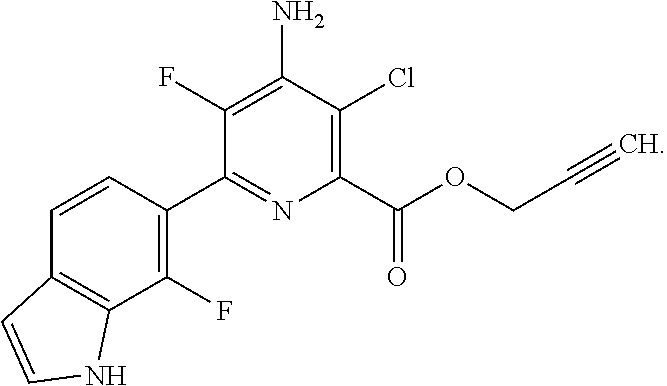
C1(C(OCC#C)=O)=C(Cl)C(N)=C(F)C(C2=C(F)C3=C(C=C2)C=CN3)=N1
